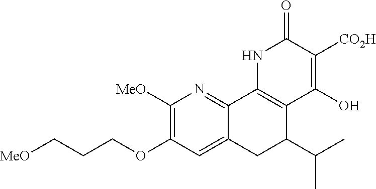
[MeO]CCCOC1=C([MeO])N=C2C(=C1)CC(C(C)C)C1=C2NC(=O)C([CO2H])=C1O
